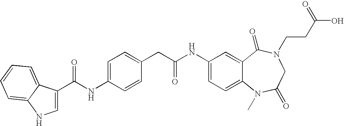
C1(C(NC2=CC=C(CC(NC3=CC=C4C(=C3)C(=O)N(CCC(O)=O)CC(=O)N4C)=O)C=C2)=O)=CNC2=CC=CC=C12
